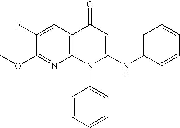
C1(OC)=NC2=C(C=C1F)C(=O)C=C(NC1=CC=CC=C1)N2C1=CC=CC=C1
